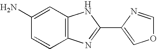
C1=C(N)C=CC2=C1NC(C1=COC=N1)=N2
